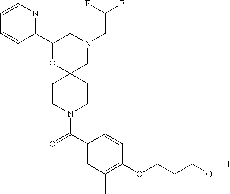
N1(CC(F)F)CC2(OC(C3=NC=CC=C3)C1)CCN(C(C1=CC(C)=C(OCCCO)C=C1)=O)CC2.[H]
